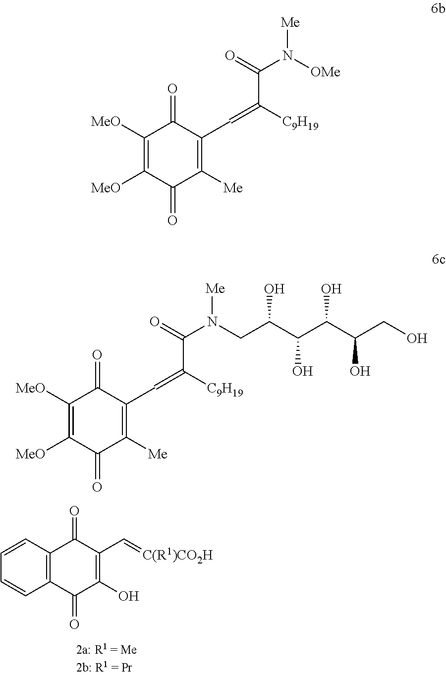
C12=C(C=CC=C1)C(=O)C(C=[C(R1)CO2H])=C(O)C2=O.C1([MeO])=C([MeO])C(=O)C([Me])=C(C=C([C9H19])C(N([Me])[OMe])=O)C1=O.C1([MeO])=C([MeO])C(=O)C([Me])=C(C=C([C9H19])C(N([Me])CC(C(C(C(CO)O)O)O)O)=O)C1=O
